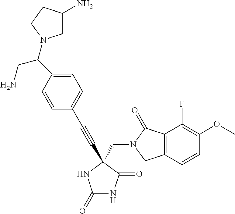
C(N1C(=O)C2=C(C1)C=CC(OC)=C2F)C1(C#CC2=CC=C(C(CN)N3CC(N)CC3)C=C2)C(=O)NC(=O)N1
